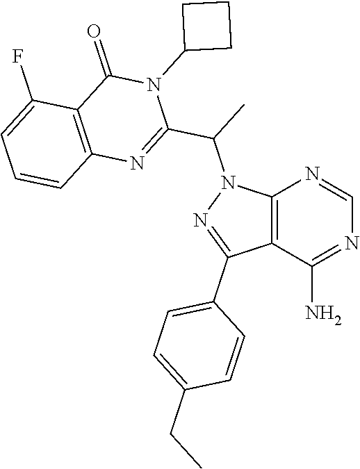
C12=C(C(N)=NC=N1)C(C1=CC=C(CC)C=C1)=NN2C(C1=NC2=C(C(=O)N1C1CCC1)C(F)=CC=C2)C
